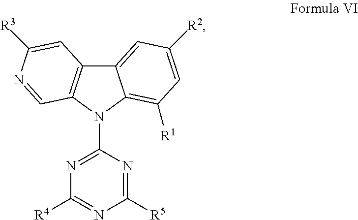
C12=C(N(C3=NC([R4])=NC([R5])=N3)C3=C([R1])C=C([R2])C=C13)C=NC([R3])=C2
